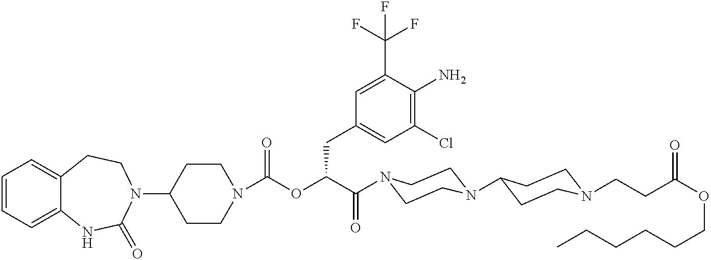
C1(N2CCC3=CC=CC=C3NC2=O)CCN(C(OC(C(=O)N2CCN(C3CCN(CCC(OCCCCCC)=O)CC3)CC2)CC2=CC(Cl)=C(N)C(C(F)(F)F)=C2)=O)CC1
